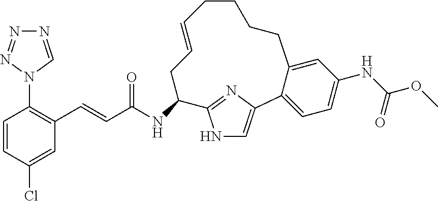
C1=CC(Cl)=CC(C=CC(NC2C3=NC(=CN3)C3=CC=C(NC(=O)OC)C=C3CCCCC=CC2)=O)=C1N1C=NN=N1
